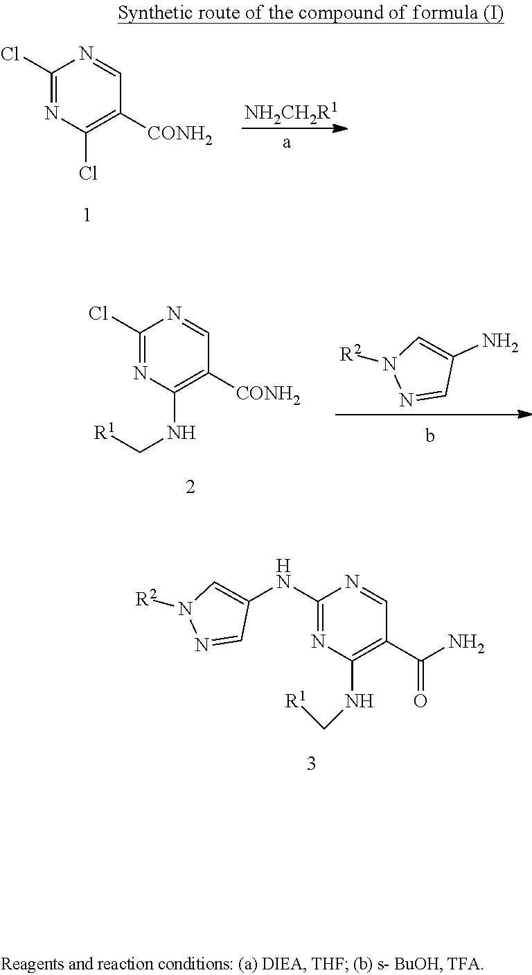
N1=CC(N)=CN1[R2].C1(Cl)=NC(NC[R1])=C([CONH2])C=N1.N1=CC(NC2=NC(NC[R1])=C(C(N)=O)C=N2)=CN1[R2].[H].[NH2CH2R1].C1(Cl)=NC(Cl)=C([CONH2])C=N1
